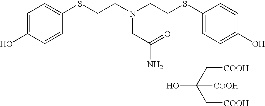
C1=C(O)C=CC(SCCN(CCSC2=CC=C(O)C=C2)CC(N)=O)=C1.[COOH]CC(O)(C[COOH])[COOH]
